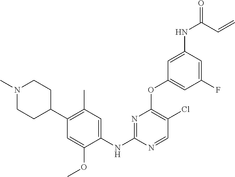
C1(OC2=C(Cl)C=NC(NC3=CC(C)=C(C4CCN(C)CC4)C=C3OC)=N2)=CC(F)=CC(NC(=O)C=C)=C1
